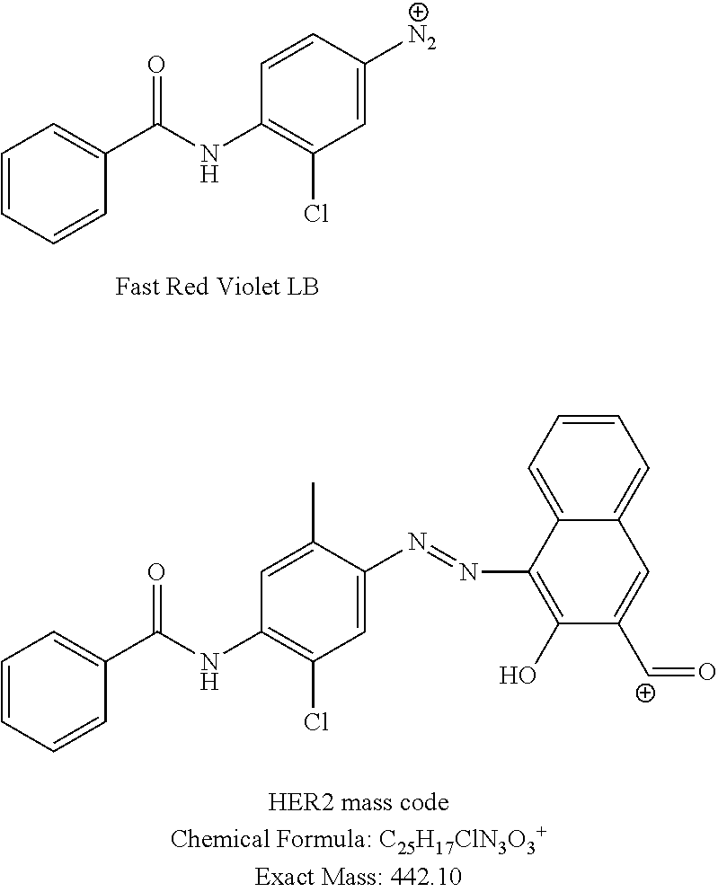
C1=CC=CC(C(NC2=C(Cl)C=C([N2])C=C2)=O)=C1.C1=CC=CC(C(NC2=C(Cl)C=C(N=NC3=C(O)C([C+]=O)=CC4=CC=CC=C43)C(C)=C2)=O)=C1
